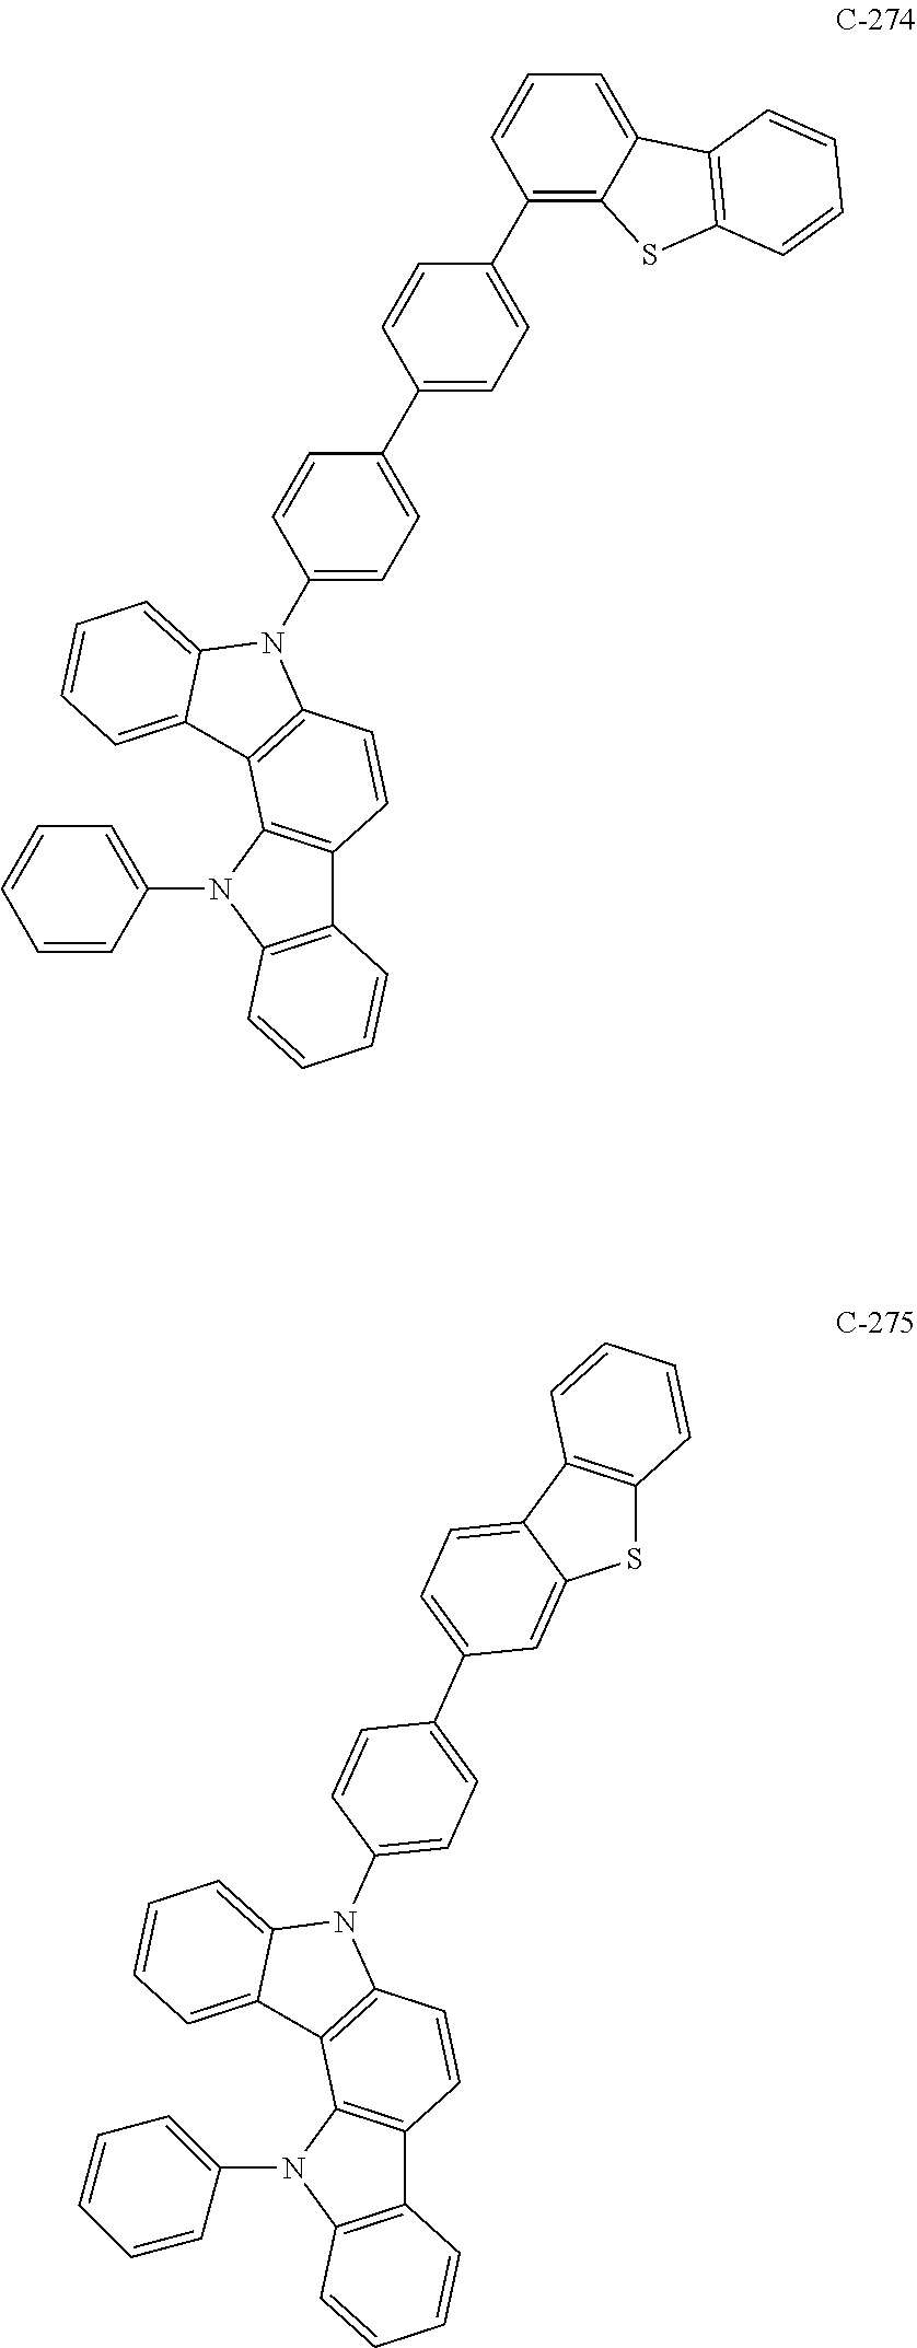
C12=C(N(C3=CC=CC=C3)C3=C1C=CC1=C3C3=CC=CC=C3N1C1=CC=C(C3=CC=C(C4=C5C(=CC=C4)C4=C(S5)C=CC=C4)C=C3)C=C1)C=CC=C2.C12=C(N(C3=CC=CC=C3)C3=C1C=CC1=C3C3=CC=CC=C3N1C1=CC=C(C3=CC=C4C5=C(SC4=C3)C=CC=C5)C=C1)C=CC=C2
